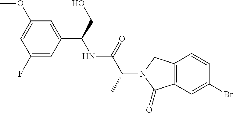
C12=C(C(=O)N(C(C(=O)NC(C3=CC(OC)=CC(F)=C3)CO)C)C1)C=C(Br)C=C2
